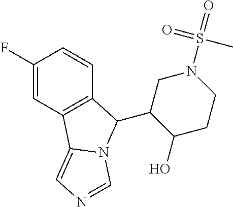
C1=C(F)C=CC2=C1C1=CN=CN1C2C1C(O)CCN(S(=O)(=O)C)C1
